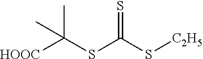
[HOOC]C(SC(S[C2H5])=S)(C)C
